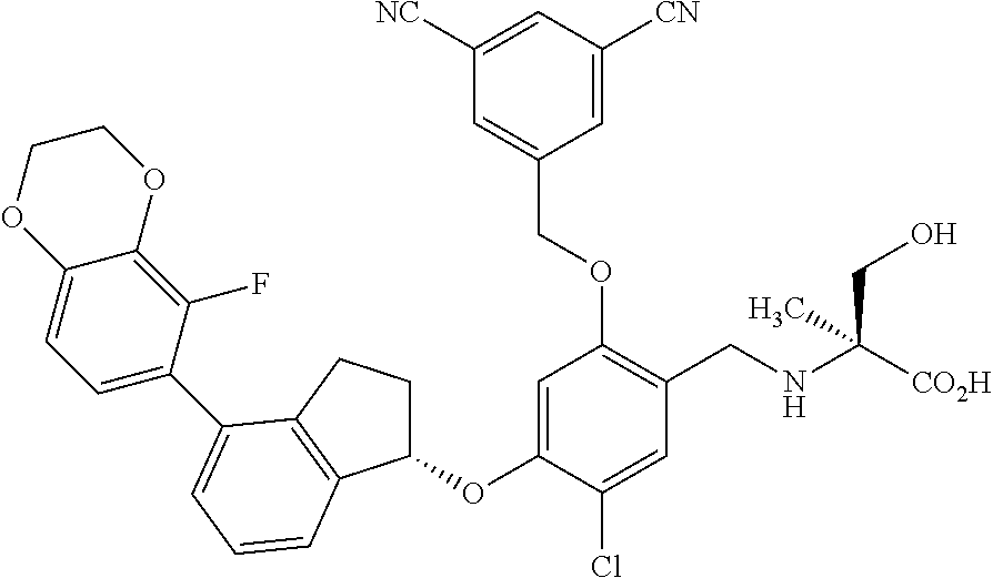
C1(OC2=CC(OCC3=CC([NC])=CC([CN])=C3)=C(CNC([CO2H])(CO)C)C=C2Cl)CCC2=C1C=CC=C2C1=CC=C2C(=C1F)OCCO2
